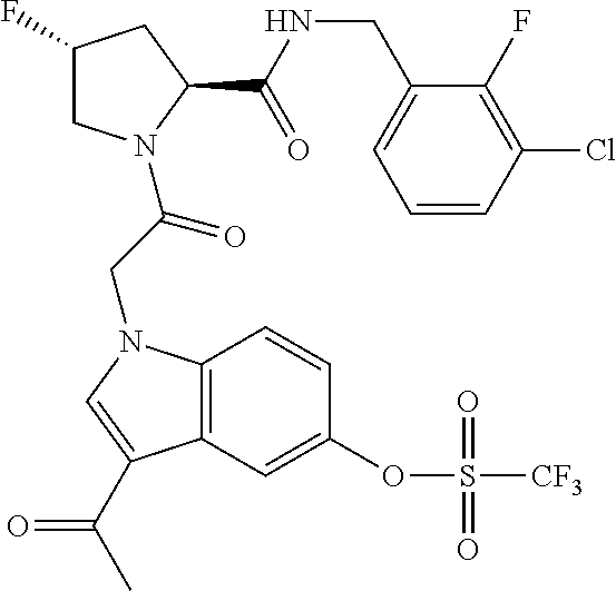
C1(CNC(=O)C2N(C(CN3C4=C(C=C(OS([CF3])(=O)=O)C=C4)C(C(C)=O)=C3)=O)CC(F)C2)=CC=CC(Cl)=C1F
